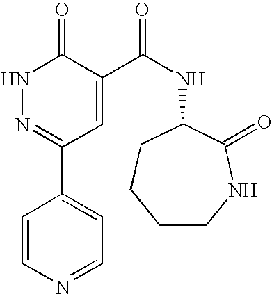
C1=CN=CC=C1C1=NNC(=O)C(C(NC2CCCCNC2=O)=O)=C1
